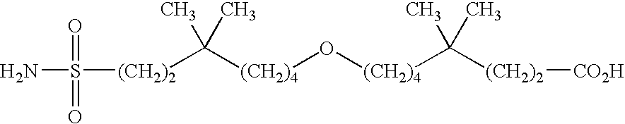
[(CH2)4](O[(CH2)4]C(C)(C)[(CH2)2][CO2H])C(C)(C)[(CH2)2]S(N)(=O)=O
